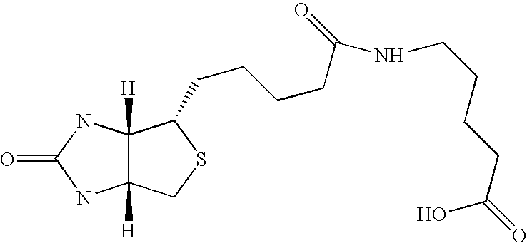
C12([H])C([H])(NC(=O)N1)C(CCCCC(=O)NCCCCC(=O)O)SC2
